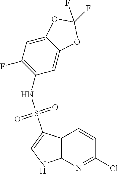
C12=C(N=C(Cl)C=C1)NC=C2S(NC1=C(F)C=C2C(=C1)OC(F)(F)O2)(=O)=O
